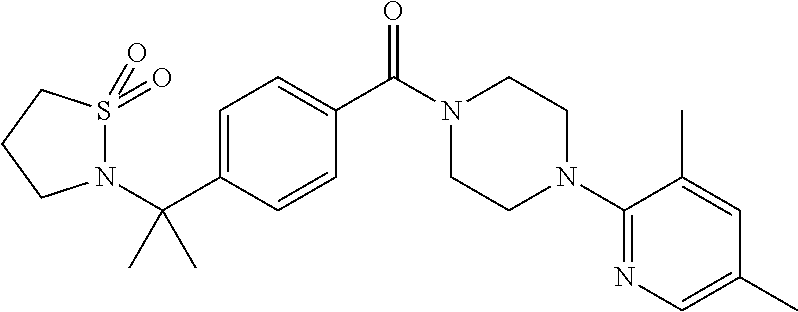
C(C1=CC=C(C(N2CCN(C3=NC=C(C)C=C3C)CC2)=O)C=C1)(N1S(=O)(=O)CCC1)(C)C
